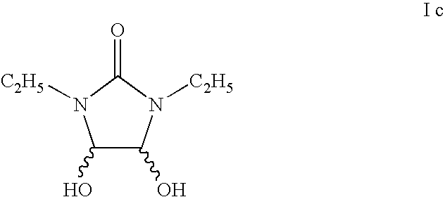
C1(O)C(O)N([C2H5])C(=O)N1[C2H5]
